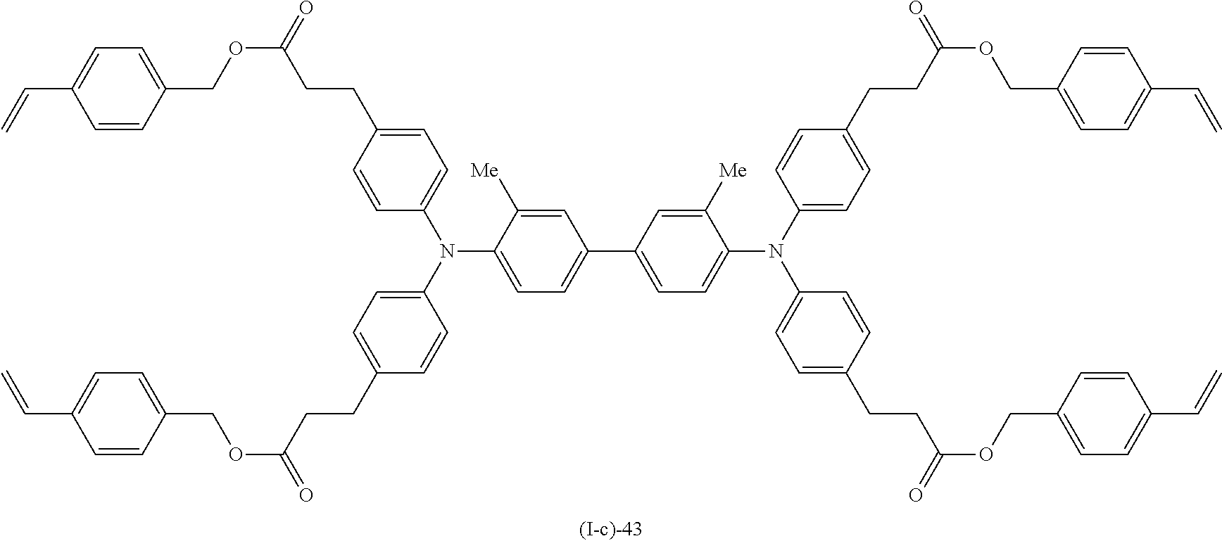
N(C1=CC=C(C2=CC=C(N(C3=CC=C(CCC(OCC4=CC=C(C=C)C=C4)=O)C=C3)C3=CC=C(CCC(OCC4=CC=C(C=C)C=C4)=O)C=C3)C([Me])=C2)C=C1[Me])(C1=CC=C(CCC(OCC2=CC=C(C=C)C=C2)=O)C=C1)C1=CC=C(CCC(=O)OCC2=CC=C(C=C)C=C2)C=C1
